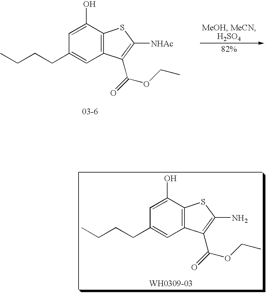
C1=C(O)C2=C(C=C1CCCC)C(C(OCC)=O)=C([NHAc])S2.[03-6].C1=C(O)C2=C(C=C1CCCC)C(C(OCC)=O)=C(N)S2
